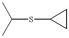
C(SC1CC1)(C)C
